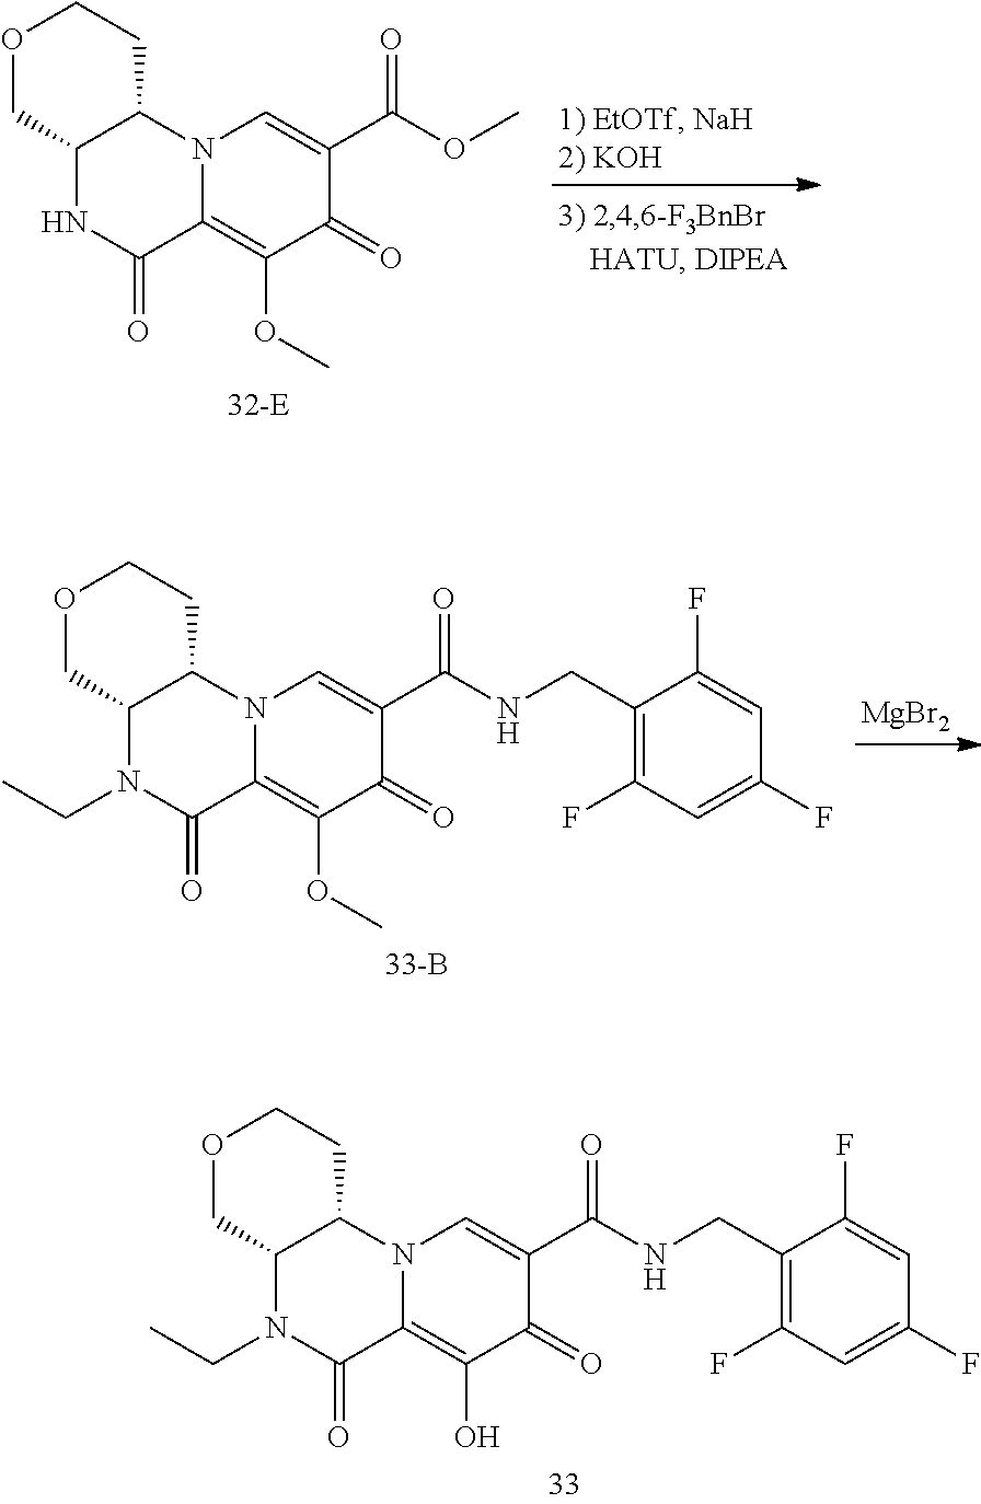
N12C=C(C(=O)OC)C(=O)C(OC)=C1C(=O)NC1C2CCOC1.[MgBr2].N12C=C(C(=O)NCC3=C(F)C=C(F)C=C3F)C(=O)C(OC)=C1C(=O)N(CC)C1C2CCOC1.N12C=C(C(=O)NCC3=C(F)C=C(F)C=C3F)C(=O)C(O)=C1C(=O)N(CC)C1C2CCOC1
